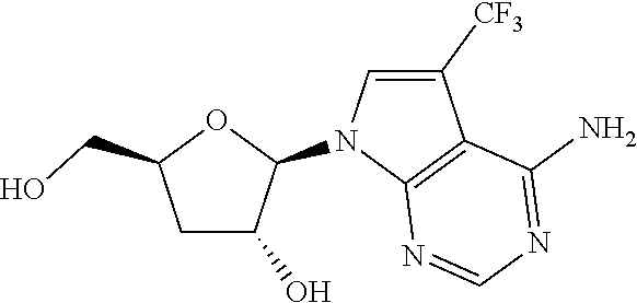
C1C(O)C(N2C3=C(C([CF3])=C2)C(N)=NC=N3)OC1CO
